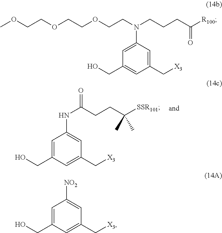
N(C(CCC([SSR101])(C)C)=O)C1=CC(C[X3])=CC(CO)=C1.C1(C[X3])=CC(N(CCOCCOCCOC)CCCC([R100])=O)=CC(CO)=C1.[NO2]C1=CC(C[X3])=CC(CO)=C1
